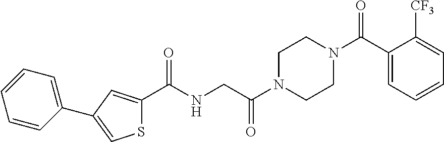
C1N(C(CNC(C2=CC(C3=CC=CC=C3)=CS2)=O)=O)CCN(C(C2=CC=CC=C2[CF3])=O)C1
